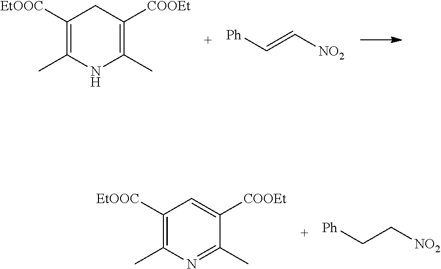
C1([EtOOC])=C(C)NC(C)=C([COOEt])C1.[Ph]C=C[NO2].C1([EtOOC])=C(C)N=C(C)C([COOEt])=C1.[Ph]CC[NO2]
